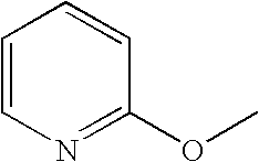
C1=CN=C(OC)C=C1
